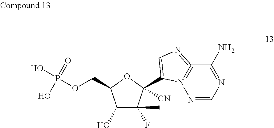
C1(O)C(F)(C)C([CN])(C2=CN=C3=N2N=CN=C3N)OC1COP(O)(O)=O
